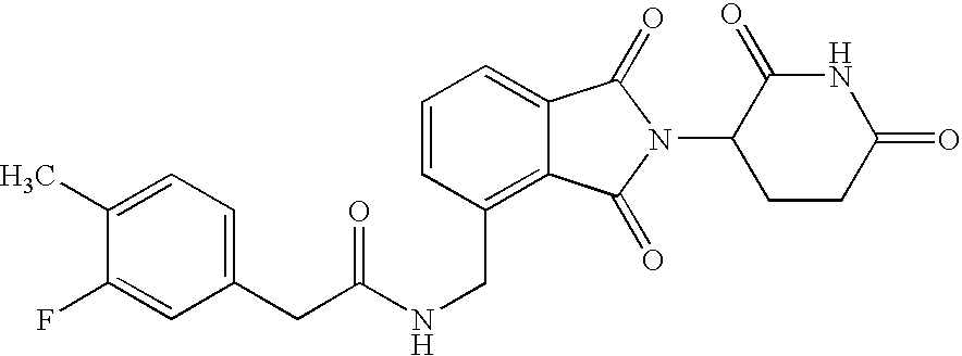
N(CC1=C2C(=CC=C1)C(=O)N(C1CCC(=O)NC1=O)C2=O)C(=O)CC1=CC=C(C)C(F)=C1
